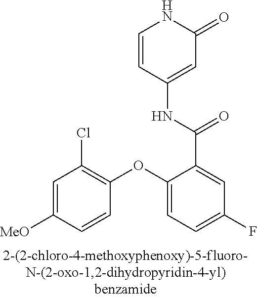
C1=CC(NC(C2=CC(F)=CC=C2OC2=C(Cl)C=C([MeO])C=C2)=O)=CC(=O)N1
